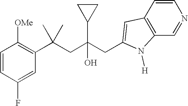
C1=CC(F)=CC(C(CC(CC2=CC3=C(C=NC=C3)N2[H])(O)C2CC2)(C)C)=C1[OMe]
